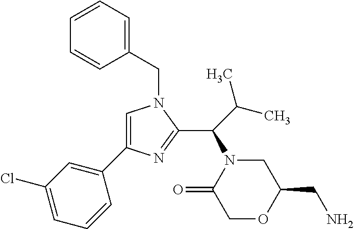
C1(CN2C=C(C3=CC(Cl)=CC=C3)N=C2C(N2C(=O)COC(CN)C2)C(C)C)=CC=CC=C1
